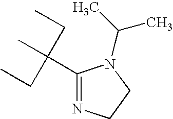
C1(C(C)(CC)CC)=NCCN1C(C)C
